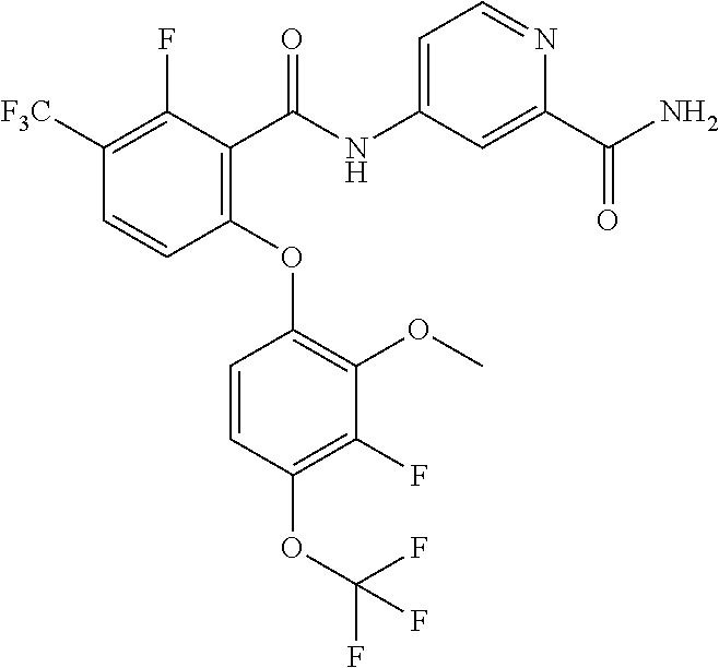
C1([F3C])=C(F)C(C(NC2=CC=NC(C(N)=O)=C2)=O)=C(OC2=C(OC)C(F)=C(OC(F)(F)F)C=C2)C=C1
